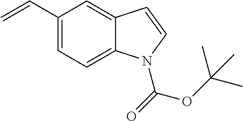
C=CC1=CC=C2C(=C1)C=CN2C(=O)OC(C)(C)C
